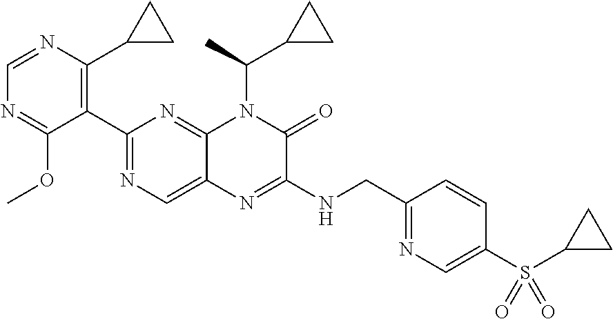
C1(C2=NC=C3C(=N2)N(C(C2CC2)C)C(=O)C(NCC2=NC=C(S(=O)(C4CC4)=O)C=C2)=N3)=C(C2CC2)N=CN=C1OC
